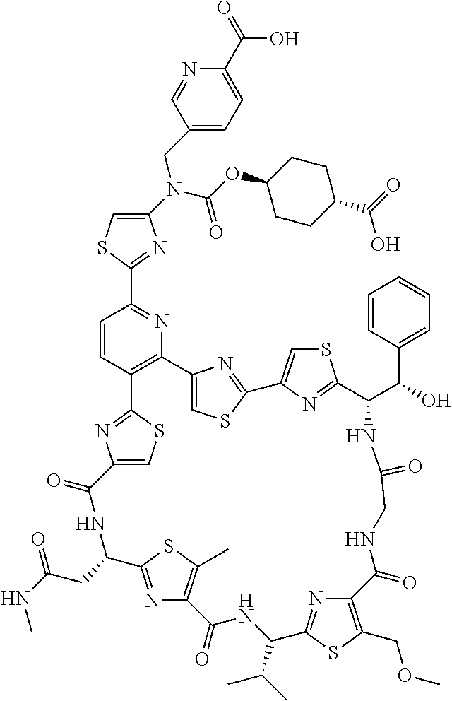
C1(N(C(=O)OC2CCC(C(O)=O)CC2)CC2=CC=C(C(O)=O)N=C2)=CSC(C2=NC3=C(C=C2)C2=NC(=CS2)C(=O)NC(CC(NC)=O)C2=NC(=C(C)S2)C(=O)NC(C(C)C)C2=NC(=C(COC)S2)C(=O)NCC(=O)NC(C(C2=CC=CC=C2)O)C2=NC(=CS2)C2=NC3=CS2)=N1
